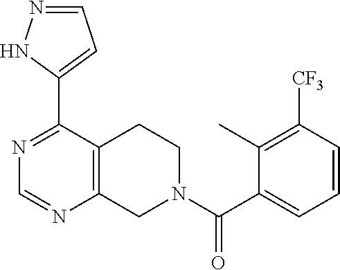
N1=C(C2=CC=NN2)C2=C(N=C1)CN(C(C1=CC=CC([CF3])=C1C)=O)CC2
